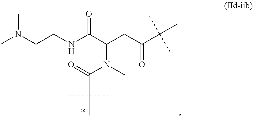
N(C)(C(=O)C(C)(C)C)C(CC(=O)C(C)(C)C)C(NCCN(C)C)=O
